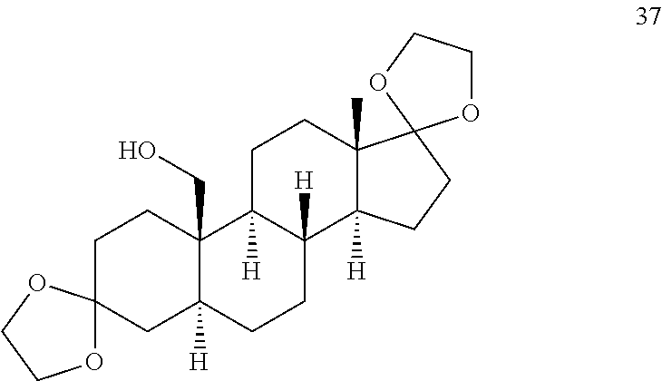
C1C2(CC3([H])C(CO)(C1)C1([H])C([H])(CC3)C3([H])C(C)(CC1)C1(CC3)OCCO1)OCCO2
